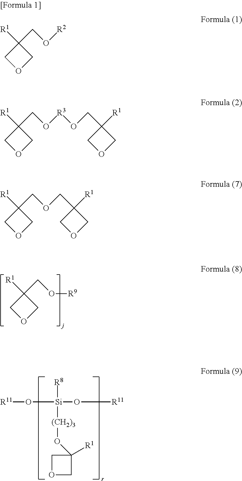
C1([R1])(CO[R9])COC1.[R11]O[Si]([R8])(O[R11])[(CH2)3]OC1([R1])COC1.C1([R1])(CO[R2])COC1.C1([R1])(CO[R3]OCC2([R1])COC2)COC1.C1([R1])(COCC2([R1])COC2)COC1
